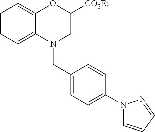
C1=CC=C2C(=C1)OC([CO2Et])CN2CC1=CC=C(N2C=CC=N2)C=C1
